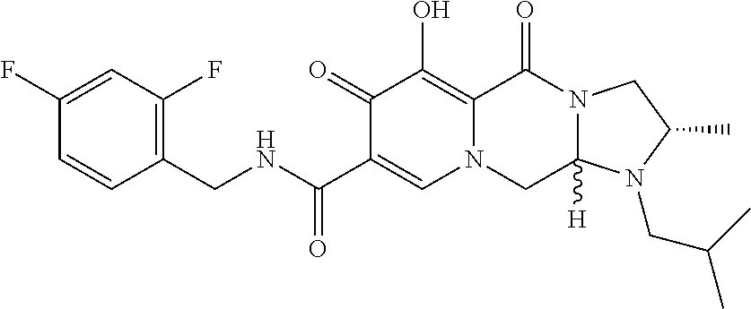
C1(CNC(C2=CN3C(=C(O)C2=O)C(=O)N2C([H])(C3)N(CC(C)C)C(C)C2)=O)=C(F)C=C(F)C=C1
